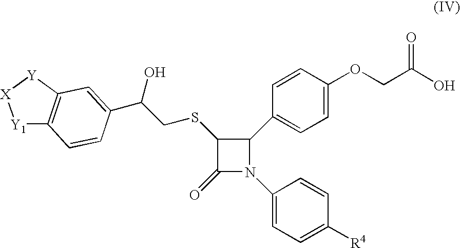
C1(=O)N(C2=CC=C([R4])C=C2)C(C2=CC=C(OCC(O)=O)C=C2)C1SCC(O)C1=CC2=C([Y1][X][Y]2)C=C1
